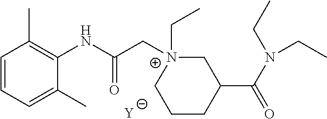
[Y].C1=CC=C(C)C(NC(C[N+]2(CC)CC(C(N(CC)CC)=O)CCC2)=O)=C1C
